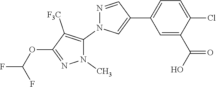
C1=C(C2=CN(C3=C([F3C])C(OC(F)F)=NN3C)N=C2)C=C(C(=O)O)C(Cl)=C1
